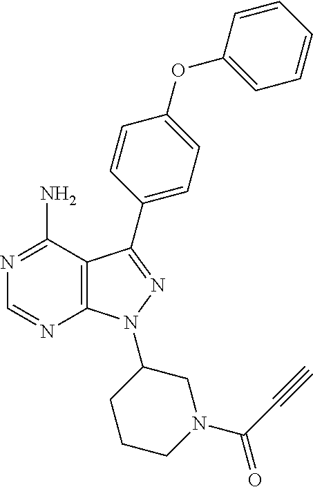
N1=C(N)C2=C(N=C1)N(C1CCCN(C(C#C)=O)C1)N=C2C1=CC=C(OC2=CC=CC=C2)C=C1
